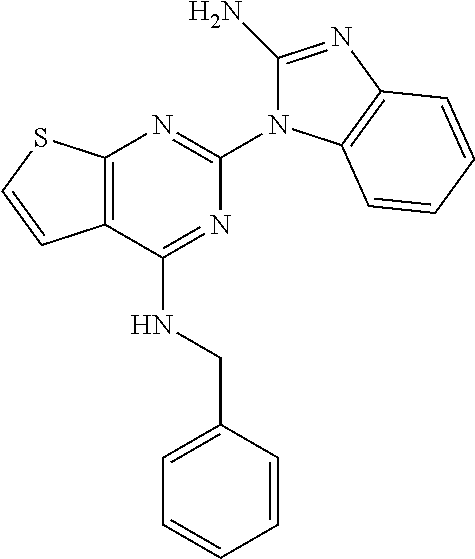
C12=C(N=C(N3C(N)=NC4=C3C=CC=C4)N=C1NCC1=CC=CC=C1)SC=C2
